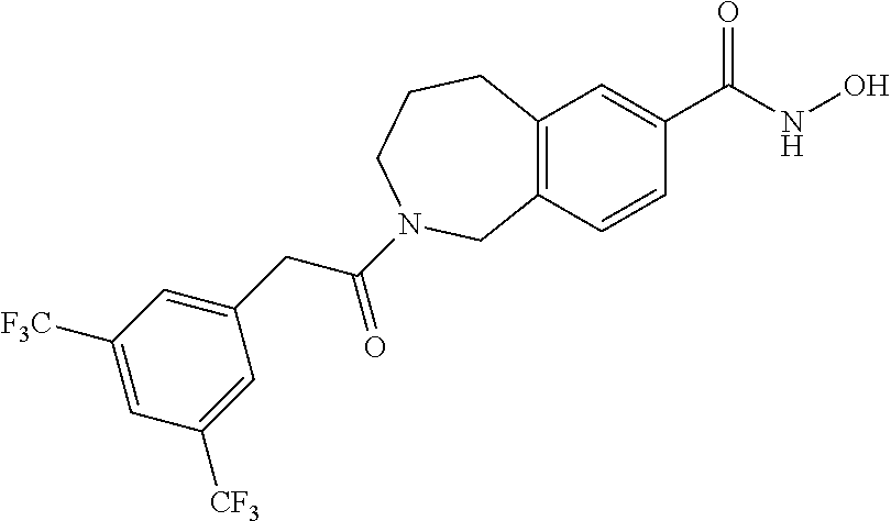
C12=C(C=C(C(=O)NO)C=C1)CCCN(C(CC1=CC([F3C])=CC([CF3])=C1)=O)C2
